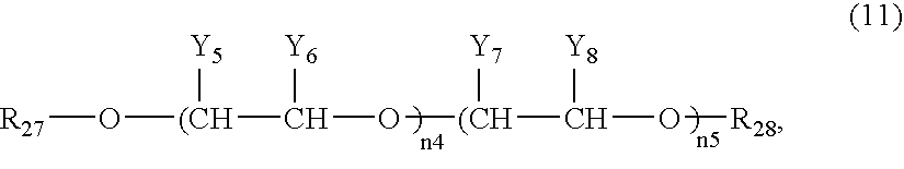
[R27]O[(CH](C(O[(CH](C(O[R28])[Y8])[Y7])[Y6])[Y5]
